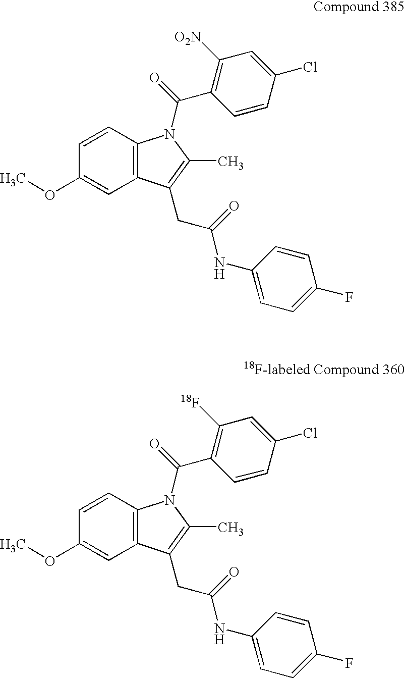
C1=CC2=C(C=C1OC)C(CC(=O)NC1=CC=C(F)C=C1)=C(C)N2C(=O)C1=C([18F])C=C(Cl)C=C1.C1=CC2=C(C=C1OC)C(CC(=O)NC1=CC=C(F)C=C1)=C(C)N2C(=O)C1=C([NO2])C=C(Cl)C=C1
